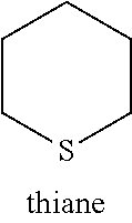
C1CSCCC1
